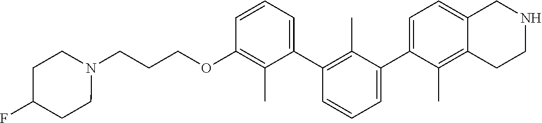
C1(OCCCN2CCC(F)CC2)=C(C)C(C2=C(C)C(C3=CC=C4C(=C3C)CCNC4)=CC=C2)=CC=C1
